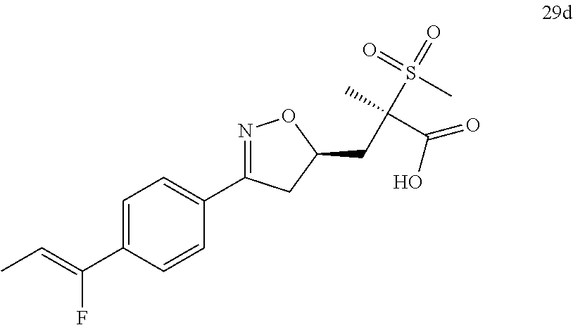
C1=C(C(=CC)F)C=CC(C2=NOC(CC(C)(S(=O)(C)=O)C(=O)O)C2)=C1
